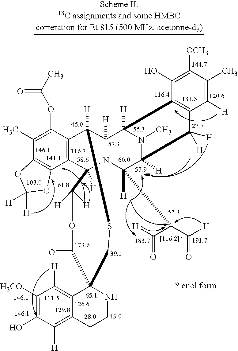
C12=C(C(OC(=O)C)=C(C)C3=C1OC([H])([H])O3)C1([H])C3([H])N(C2([H])C([H])([H])OC(=O)C2(C4=C([H])C([H3CO])=C(O)C([H])=C4CCN2)CS1)C([H])(C(C([H])=O)C([H])=O)C1([H])N(C)C3([H])C2=C(C([H])=C(C)C([OCH3])=C2O)C1([H])[H]
